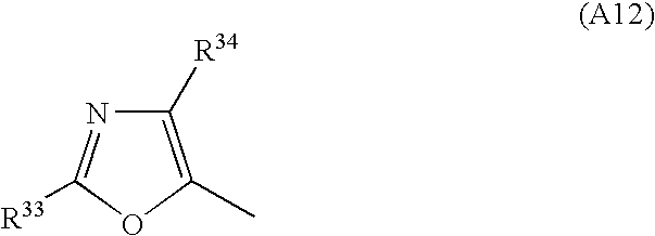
C1([R34])=C(C)OC([R33])=N1
